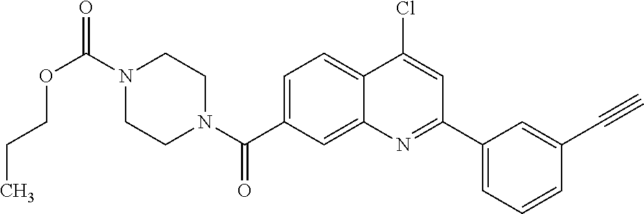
N1(C(OCCC)=O)CCN(C(=O)C2=CC=C3C(=C2)N=C(C2=CC=CC(C#C)=C2)C=C3Cl)CC1
